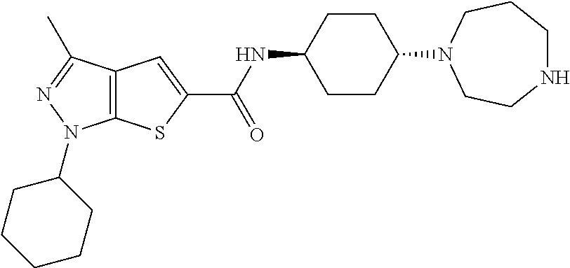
C1CC(N2CCNCCC2)CCC1NC(C1=CC2=C(S1)N(C1CCCCC1)N=C2C)=O
